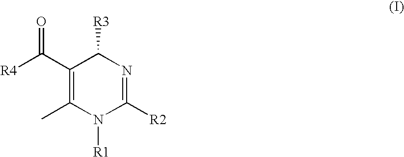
C1(C([R4])=O)=C(C)N([R1])C([R2])=NC1[R3]
